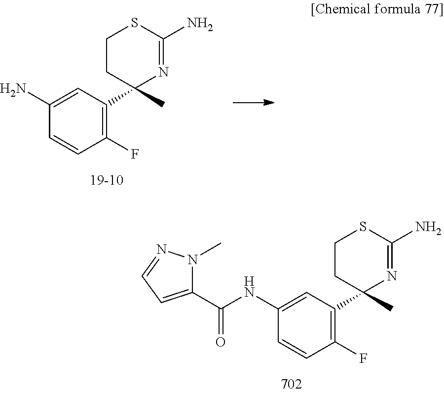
C1=CC(F)=C(C2(C)N=C(N)SCC2)C=C1NC(C1=CC=NN1C)=O.C1=CC(F)=C(C2(C)N=C(N)SCC2)C=C1N
